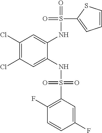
C1(Cl)=C(Cl)C=C(NS(=O)(=O)C2=C(F)C=CC(F)=C2)C(NS(=O)(C2=CC=CS2)=O)=C1
